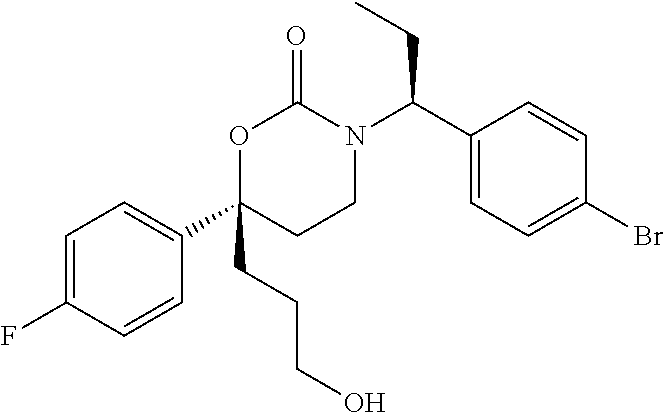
O1C(C2=CC=C(F)C=C2)(CCCO)CCN(C(C2=CC=C(Br)C=C2)CC)C1=O
